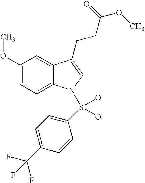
C12=CC(OC)=CC=C1N(S(C1=CC=C(C(F)(F)F)C=C1)(O)O)C=C2CCC(OC)=O
